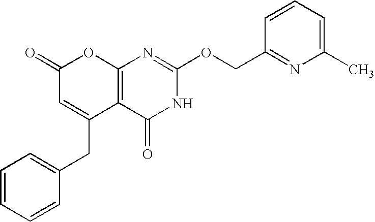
C12=C(C(=O)NC(OCC3=NC(C)=CC=C3)=N1)C(CC1=CC=CC=C1)=CC(=O)O2
